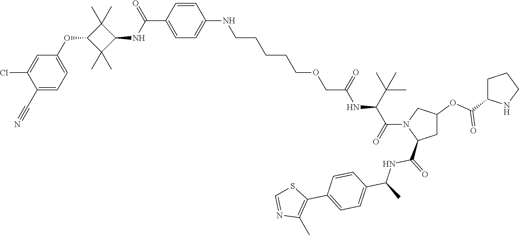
C1(C#N)=CC=C(OC2C(C)(C)C(NC(C3=CC=C(NCCCCCOCC(NC(C(N4C(C(NC(C)C5=CC=C(C6=C(C)N=CS6)C=C5)=O)CC(OC(=O)C5NCCC5)C4)=O)C(C)(C)C)=O)C=C3)=O)C2(C)C)C=C1Cl
